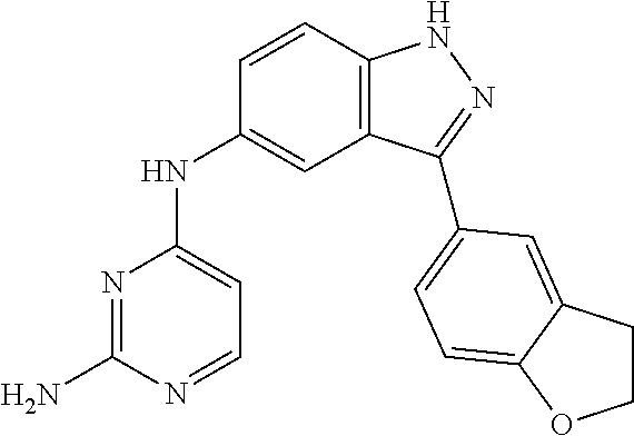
N1=C(N)N=CC=C1NC1=CC2=C(C=C1)NN=C2C1=CC=C2C(=C1)CCO2
